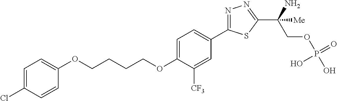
O(CCCCOC1=CC=C(C2=NN=C(C(COP(O)(=O)O)(N)[Me])S2)C=C1[CF3])C1=CC=C(Cl)C=C1
